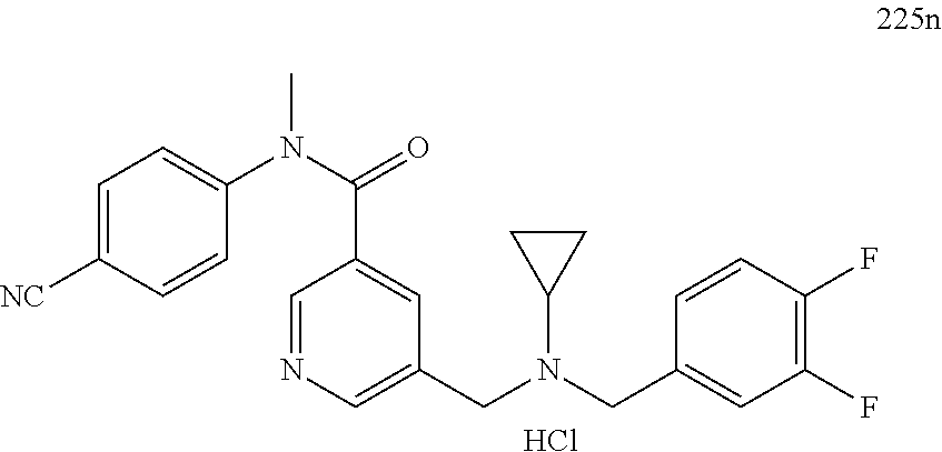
C1=C([NC])C=CC(N(C(=O)C2=CC(CN(CC3=CC(F)=C(F)C=C3)C3CC3)=CN=C2)C)=C1.Cl
